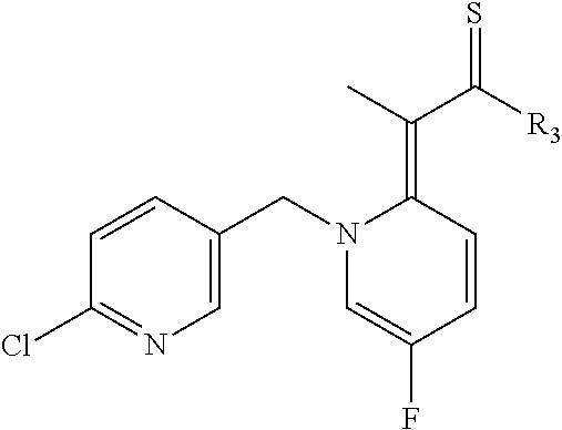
C1=CC(CN2C=C(F)C=CC2=C(C([R3])=S)C)=CN=C1Cl
